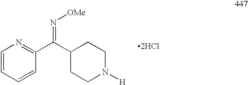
C1=CC=CC(C(C2CCN([H])CC2)=N[OMe])=N1.[2HCl]
